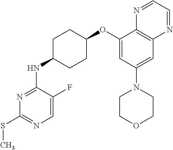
C1(OC2CCC(NC3=NC(SC)=NC=C3F)CC2)=CC(N2CCOCC2)=CC2=C1N=CC=N2
